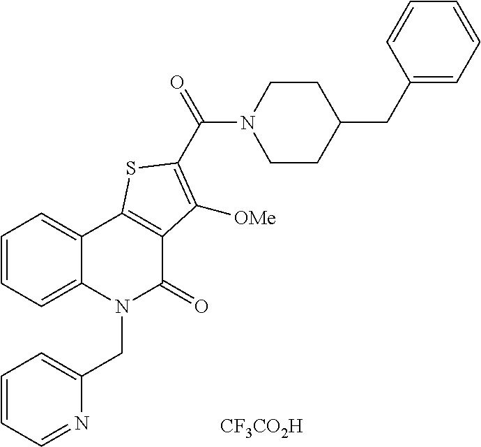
C1=CC=C2C(=C1)C1=C(C(=O)N2CC2=CC=CC=N2)C([OMe])=C(C(N2CCC(CC3=CC=CC=C3)CC2)=O)S1.[CF3CO2H]
